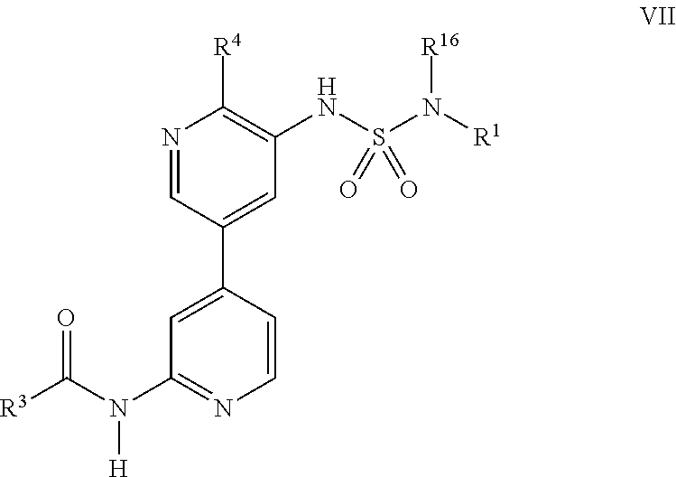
C1(C2=CC(N(C([R3])=O)[H])=NC=C2)=CC(NS(N([R16])[R1])(=O)=O)=C([R4])N=C1
